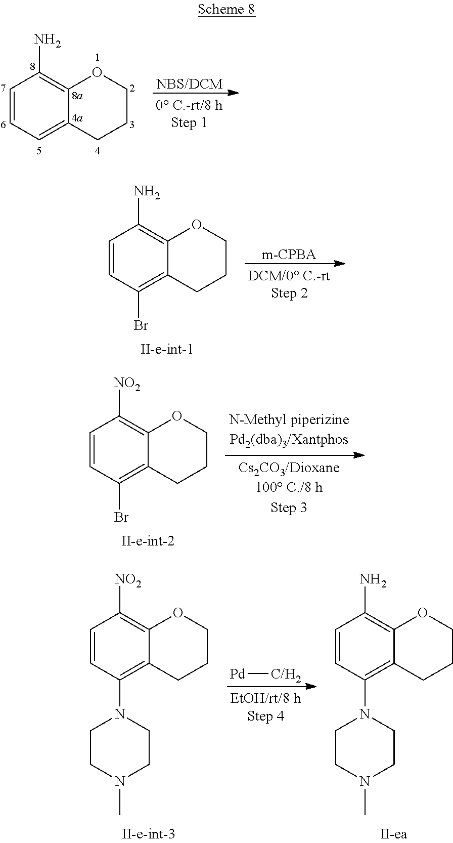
C1=CC=C2C(=C1N)OCCC2.[NBS/DCM].C1=CC(Br)=C2C(=C1N)OCCC2.[m-CPBA].C1=CC(Br)=C2C(=C1[NO2])OCCC2.C1=CC(N2CCN(C)CC2)=C2C(=C1[NO2])OCCC2.[Pd][C/H2].C1=CC(N2CCN(C)CC2)=C2C(=C1N)OCCC2
